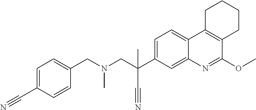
N(CC(C1=CC=C2C(=C1)N=C(OC)C1=C2CCCC1)(C)C#N)(CC1=CC=C(C#N)C=C1)C
